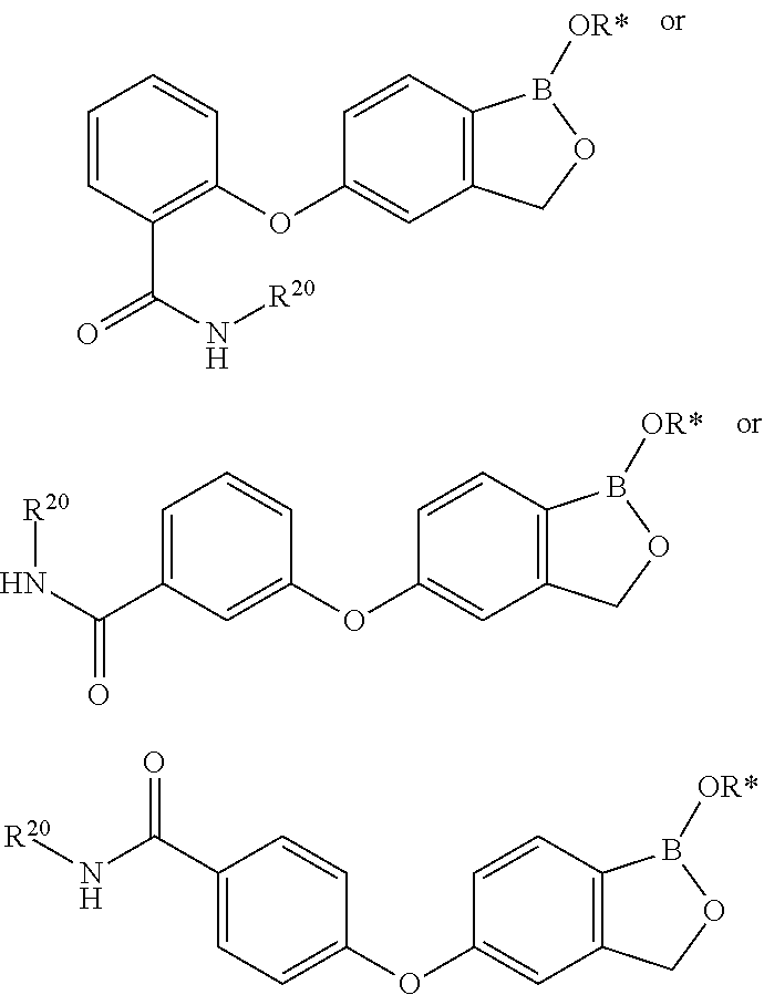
C1=CC(C(N[R20])=O)=C(OC2=CC3=C(C=C2)B([OR*])OC3)C=C1.C1(C(N[R20])=O)=CC=CC(OC2=CC3=C(C=C2)B([OR*])OC3)=C1.N(C(C1=CC=C(OC2=CC3=C(C=C2)B([OR*])OC3)C=C1)=O)[R20]
